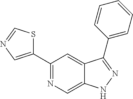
C1(C2=CN=CS2)=NC=C2C(=C1)C(C1=CC=CC=C1)=NN2
